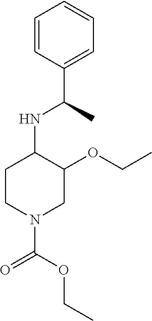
C1CN(C(OCC)=O)CC(OCC)C1NC(C1=CC=CC=C1)C
